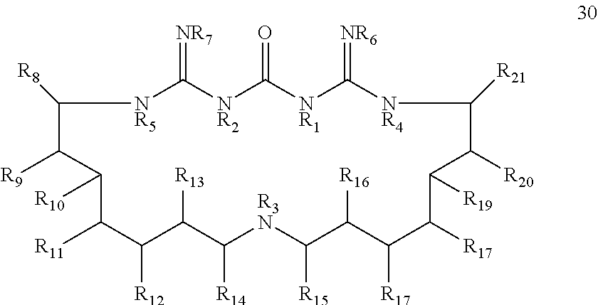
[NR5]1C(=[NR7])[NR2]C(=O)[NR1]C(=[NR6])[NR4]C([R21])C([R20])C([R19])C([R17])C([R17])C([R16])C([R15])[R3N]C([R14])C([R13])C([R12])C([R11])C([R10])C([R9])C1[R8]
